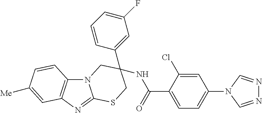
N12C3=C(N=C1SCC(C1=CC(F)=CC=C1)(NC(C1=CC=C(N4C=NN=C4)C=C1Cl)=O)C2)C=C([Me])C=C3
